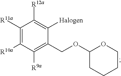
C1([R11a])=C([R10a])C([R9a])=C(COC2CCCCO2)C([Halogen])=C1[R12a]
